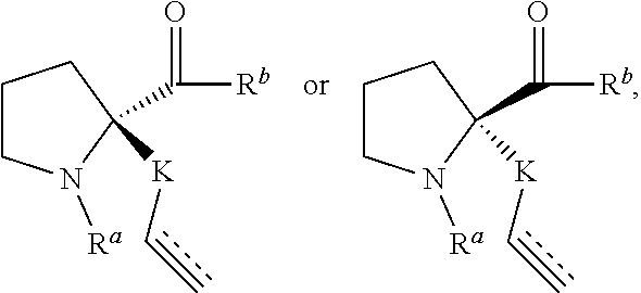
C1N([Ra])C(C([Rb])=O)([K]C=C)CC1.C1N([Ra])C(C([Rb])=O)([K]C=C)CC1
